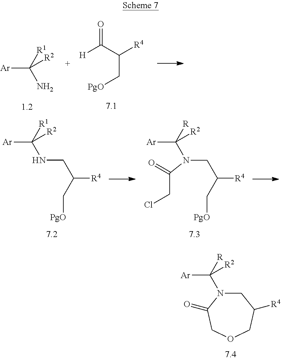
C([R])([Ar])([R2])N1CC([R4])COCC1=O.[Ar]C([R1])(N)[R2].O=C(C([R4])C[PgO])[H].[Ar]C([R1])(NCC([R4])C[PgO])[R2].C([R])([Ar])([R2])N(C(CCl)=O)CC([R4])C[PgO]
